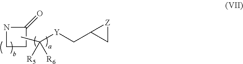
C1CC(=O)N1.CC([Y]CC1C[Z]1)([R5])[R6]
